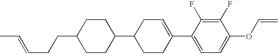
C1(F)=C(F)C(C2=CCC(C3CCC(CCC=CC)CC3)CC2)=CC=C1OC=C
